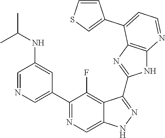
C1=NC=C(C2=NC=C3C(=C2F)C(C2=NC4=C(N2)N=CC=C4C2=CSC=C2)=NN3)C=C1NC(C)C
